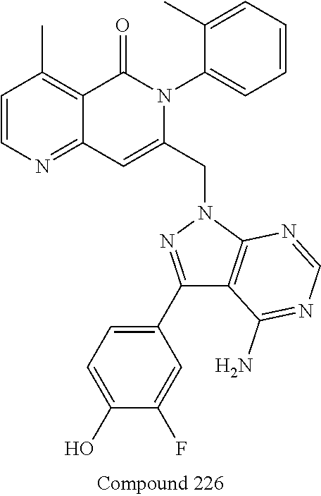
C1=CN=C2C(=C1C)C(=O)N(C1=CC=CC=C1C)C(CN1N=C(C3=CC=C(O)C(F)=C3)C3=C1N=CN=C3N)=C2
